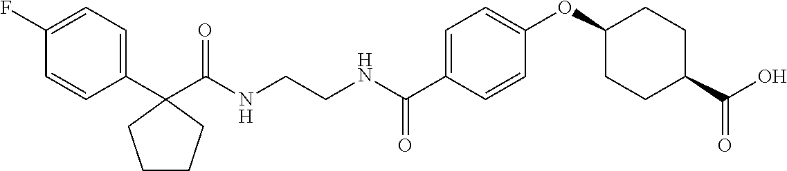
C1(C(NCCNC(C2=CC=C(OC3CCC(C(O)=O)CC3)C=C2)=O)=O)(C2=CC=C(F)C=C2)CCCC1
